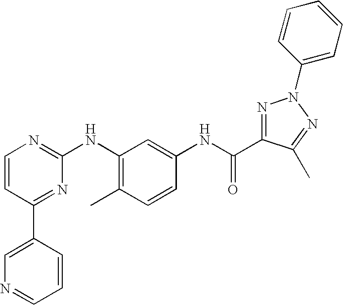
C1=CC(C2=CN=CC=C2)=NC(NC2=C(C)C=CC(NC(=O)C3=NN(C4=CC=CC=C4)N=C3C)=C2)=N1
